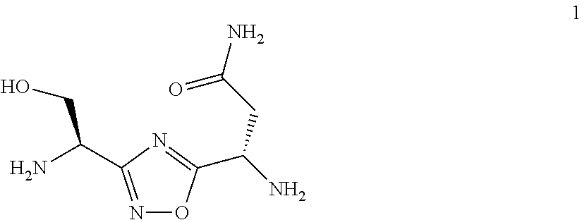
N1=C(C(N)CO)N=C(C(N)CC(N)=O)O1
